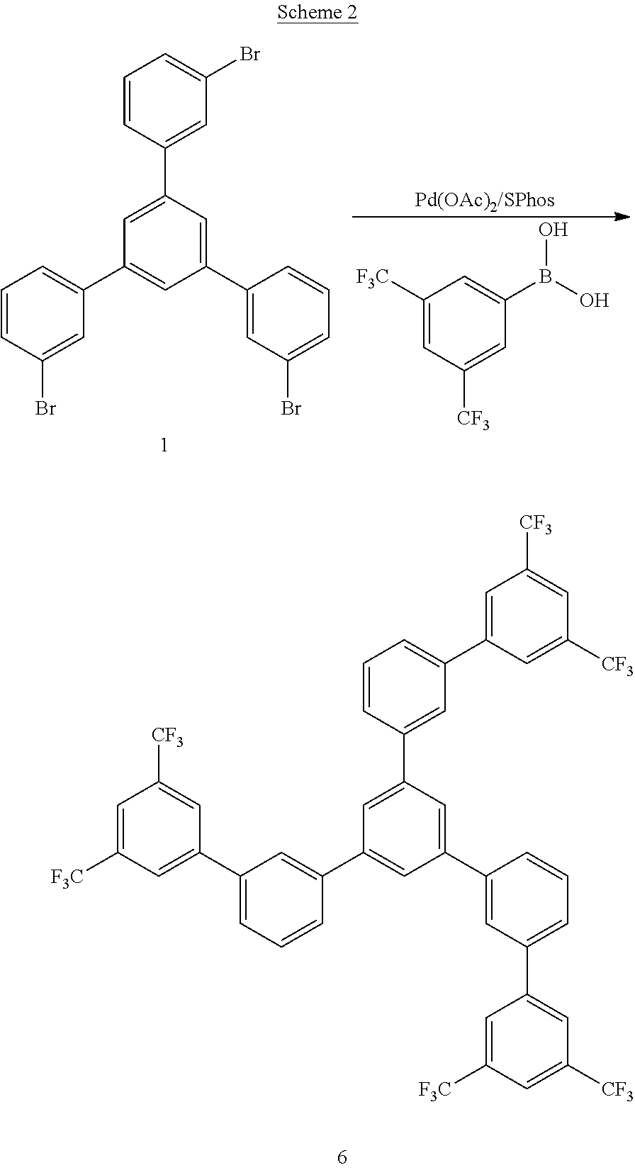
C1=CC(Br)=CC(C2=CC(C3=CC(Br)=CC=C3)=CC(C3=CC(Br)=CC=C3)=C2)=C1.C1([F3C])=CC([CF3])=CC(B(O)O)=C1.C1(C2=CC([F3C])=CC([CF3])=C2)=CC=CC(C2=CC(C3=CC(C4=CC([CF3])=CC([F3C])=C4)=CC=C3)=CC(C3=CC(C4=CC([CF3])=CC([CF3])=C4)=CC=C3)=C2)=C1
